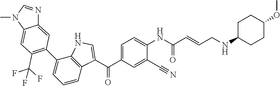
C1=C(C(=O)C2=CNC3=C2C=CC=C3C2=C(C(F)(F)F)C=C3C(=C2)N=CN3C)C=C(C#N)C(NC(C=CCNC2CCC(OC)CC2)=O)=C1
